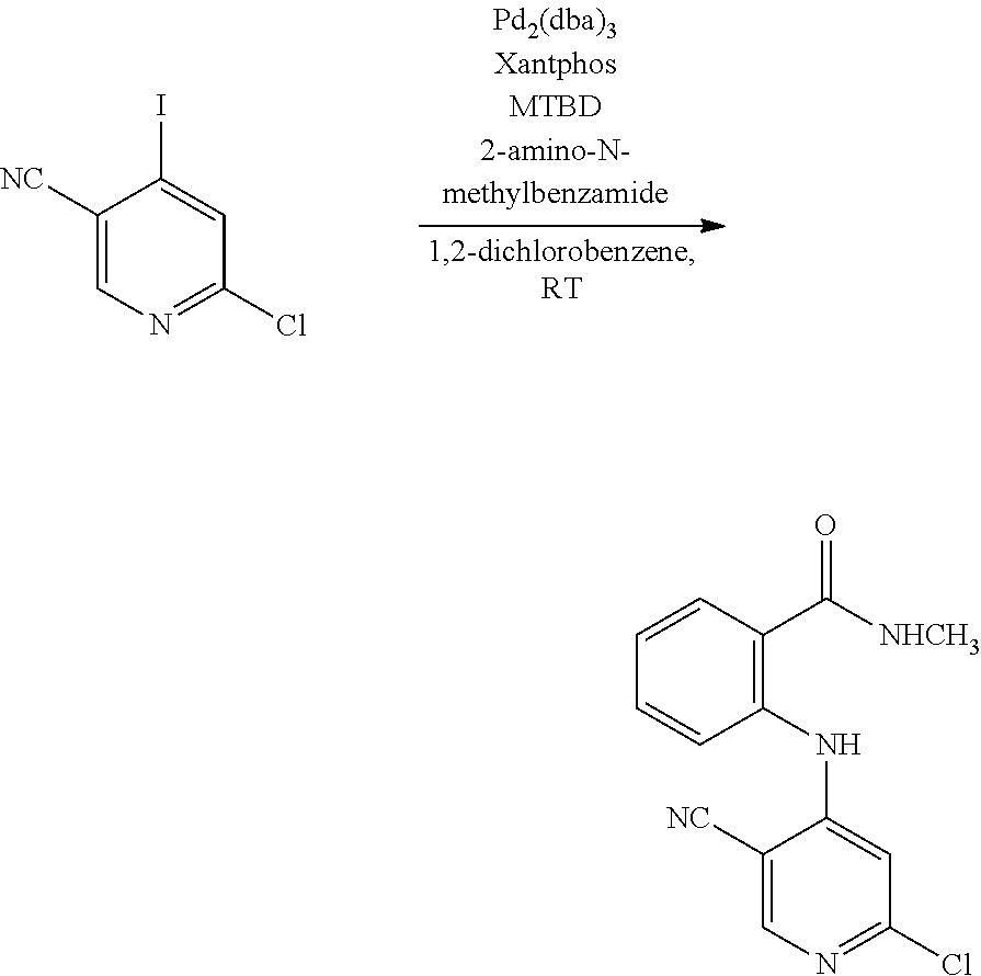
C1([NC])=CN=C(Cl)C=C1I.C1([NC])=CN=C(Cl)C=C1NC1=C(C([NHCH3])=O)C=CC=C1
